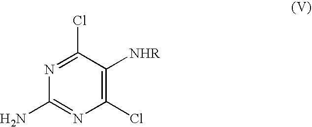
N1=C(Cl)C([NHR])=C(Cl)N=C1N
